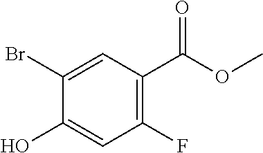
C1(Br)=CC(C(OC)=O)=C(F)C=C1O
